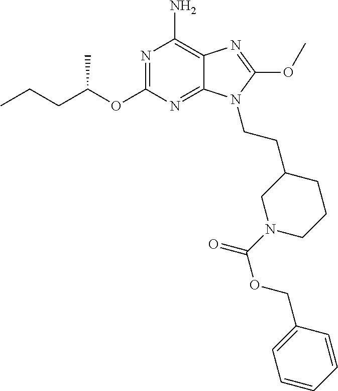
N1=C(OC(CCC)C)N=C2C(=C1N)N=C(OC)N2CCC1CN(C(OCC2=CC=CC=C2)=O)CCC1
